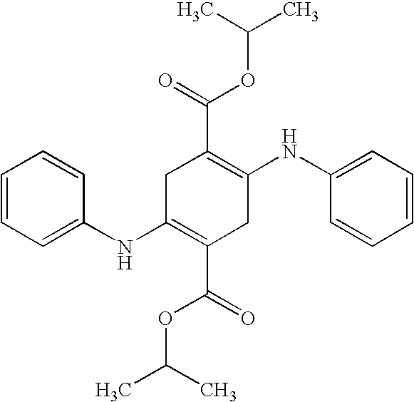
C1(NC2=CC=CC=C2)=C(C(OC(C)C)=O)CC(NC2=CC=CC=C2)=C(C(=O)OC(C)C)C1
